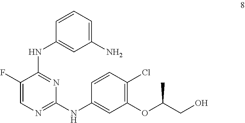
C1(F)=CN=C(NC2=CC(OC(CO)C)=C(Cl)C=C2)N=C1NC1=CC(N)=CC=C1
